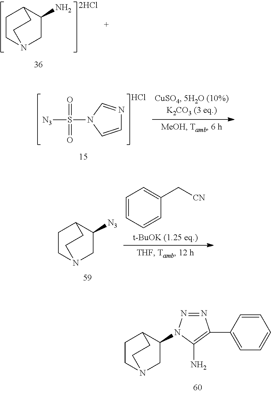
C1CN2CC(N3N=NC(C4=CC=CC=C4)=C3N)C1CC2.C1CN2CC(N)C1CC2.[N3]S(N1C=CN=C1)(=O)=O.Cl.C1CN2CC([N3])C1CC2.C1=CC=CC(C[CN])=C1
